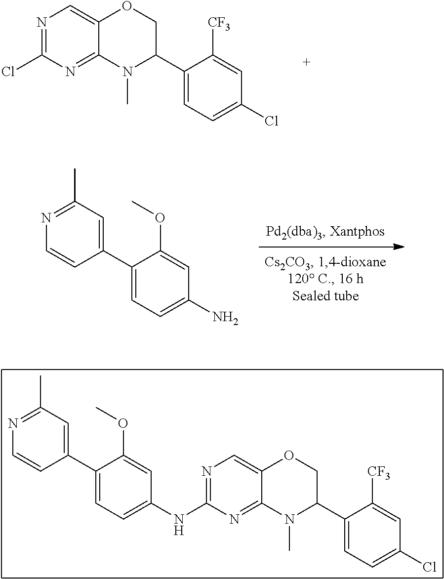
N1=C(Cl)N=C2C(=C1)OCC(C1=CC=C(Cl)C=C1[CF3])N2C.NC1=CC=C(C2=CC(C)=NC=C2)C(OC)=C1.N1=C(NC2=CC=C(C3=CC(C)=NC=C3)C(OC)=C2)N=C2C(=C1)OCC(C1=CC=C(Cl)C=C1[CF3])N2C
